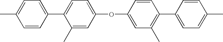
C1=CC(C2=CC=C(OC3=CC(C)=C(C4=CC=C(C)C=C4)C=C3)C=C2C)=CC=C1C
